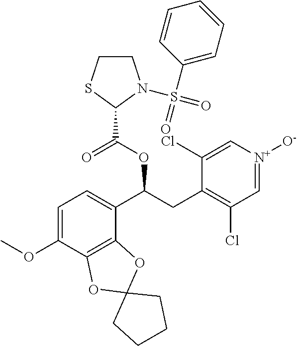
C1=C(OC)C2=C(C(C(CC3=C(Cl)C=[N+]([O-])C=C3Cl)OC(C3N(S(=O)(C4=CC=CC=C4)=O)CCS3)=O)=C1)OC1(O2)CCCC1
